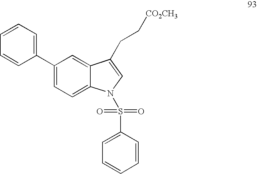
C1(C2=CC=CC=C2)=CC=C2C(=C1)C(CC[CO2CH3])=CN2S(C1=CC=CC=C1)(=O)=O
